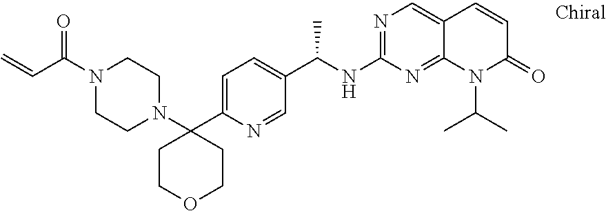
C1(C2(N3CCN(C(C=C)=O)CC3)CCOCC2)=CC=C(C(NC2=NC=C3C(=N2)N(C(C)C)C(=O)C=C3)C)C=N1
